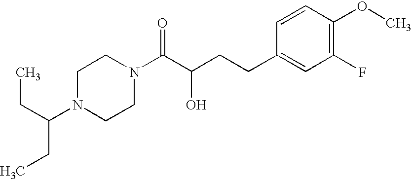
C(C(N1CCN(C(C(CCC2=CC(F)=C(OC)C=C2)O)=O)CC1)CC)C
